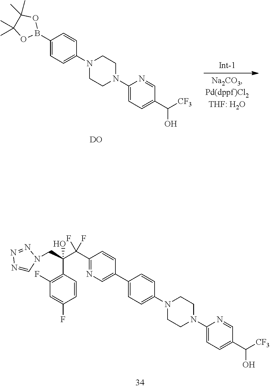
C1(C2=CN=C(C(C(CN3C=NN=N3)(C3=C(F)C=C(F)C=C3)O)(F)F)C=C2)=CC=C(N2CCN(C3=CC=C(C([CF3])O)C=N3)CC2)C=C1.C1(B2OC(C)(C)C(C)(C)O2)=CC=C(N2CCN(C3=CC=C(C([CF3])O)C=N3)CC2)C=C1.[DO]
